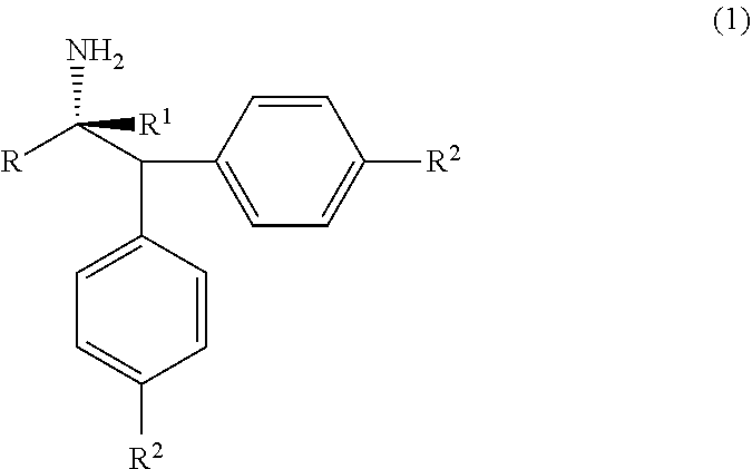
[R]C(C(C1=CC=C([R2])C=C1)C1=CC=C([R2])C=C1)([R1])N
